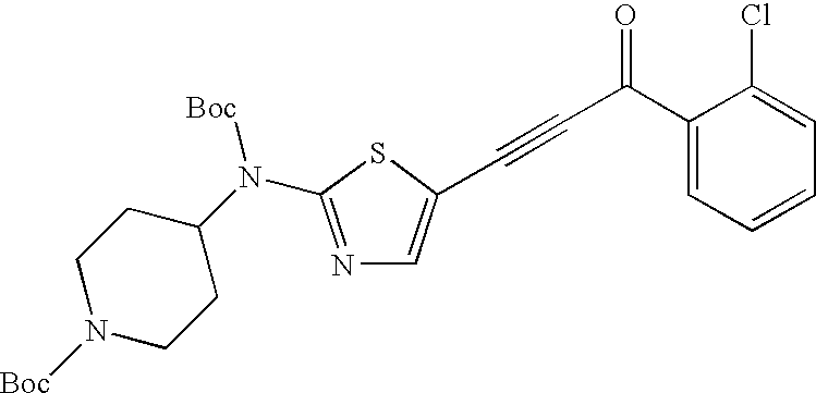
N1=C(N(C2CCN([Boc])CC2)[Boc])SC(C#CC(C2=CC=CC=C2Cl)=O)=C1
